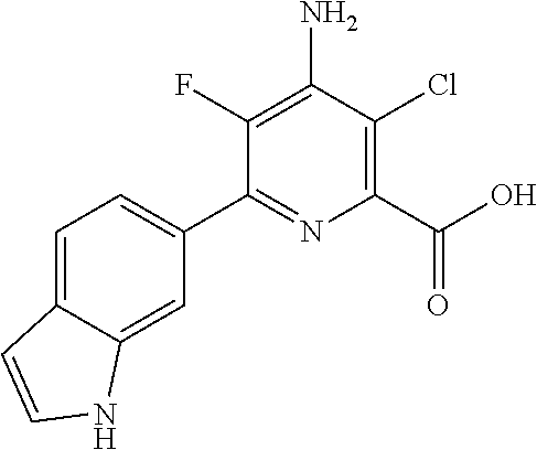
C1=C2C(=CC(C3=NC(C(O)=O)=C(Cl)C(N)=C3F)=C1)NC=C2
